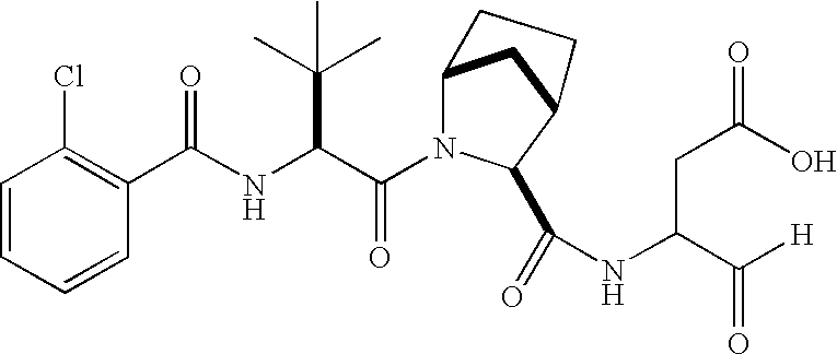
C1=CC=CC(Cl)=C1C(NC(C(N1C2CC(C1C(=O)NC(CC(O)=O)C([H])=O)CC2)=O)C(C)(C)C)=O
